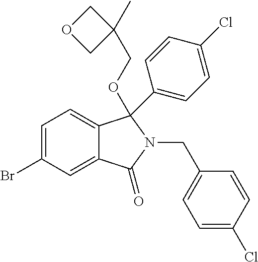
C1=C(Br)C=C2C(=C1)C(C1=CC=C(Cl)C=C1)(OCC1(C)COC1)N(CC1=CC=C(Cl)C=C1)C2=O
